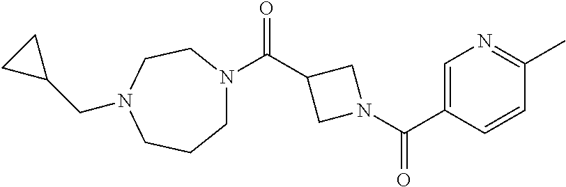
C1N(C(C2CN(C(C3=CN=C(C)C=C3)=O)C2)=O)CCN(CC2CC2)CC1
